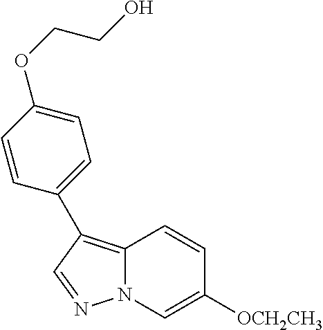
C12=C(C3=CC=C(OCCO)C=C3)C=NN1C=C([OCH2CH3])C=C2
